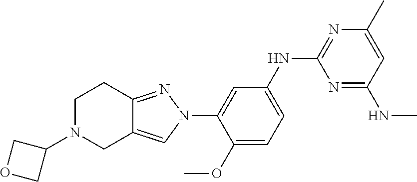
C1=C(NC2=NC(C)=CC(NC)=N2)C=C(N2C=C3C(=N2)CCN(C2COC2)C3)C(OC)=C1
